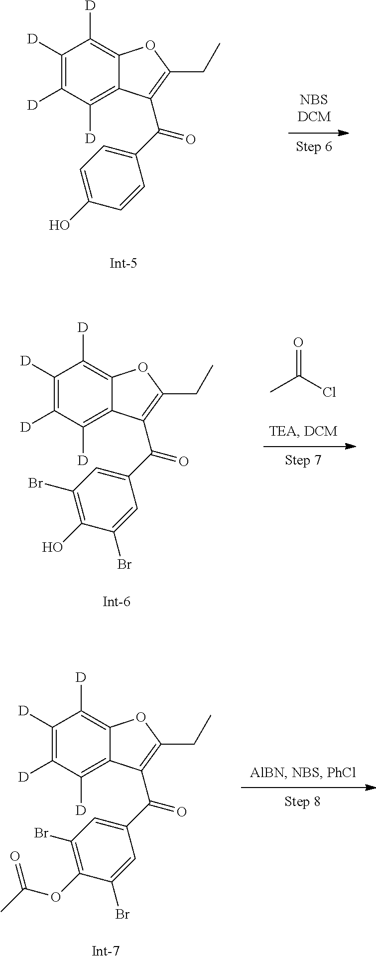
C1([D])=C([D])C([D])=C2C(=C1[D])OC(CC)=C2C(C1=CC=C(O)C=C1)=O.C1([D])=C([D])C([D])=C2C(=C1[D])OC(CC)=C2C(C1=CC(Br)=C(O)C(Br)=C1)=O.O=C(Cl)C.C1([D])=C([D])C([D])=C2C(=C1[D])OC(CC)=C2C(C1=CC(Br)=C(OC(C)=O)C(Br)=C1)=O
